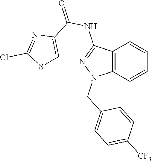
C12=C(C=CC=C1)N(CC1=CC=C([CF3])C=C1)N=C2NC(=O)C1=CSC(Cl)=N1
